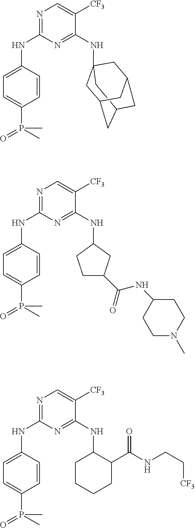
C1=C(P(C)(=O)C)C=CC(NC2=NC=C([CF3])C(NC3CCC(C(=O)NC4CCN(C)CC4)C3)=N2)=C1.C12CC3(NC4=NC(NC5=CC=C(P(C)(=O)C)C=C5)=NC=C4[CF3])CC(C1)CC(C3)C2.C1=C(P(C)(=O)C)C=CC(NC2=NC=C([CF3])C(NC3CCCCC3C(NCC[CF3])=O)=N2)=C1
